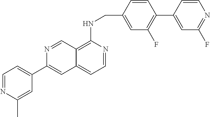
C1=C(C2=CC3=CC=NC(NCC4=CC(F)=C(C5=CC(F)=NC=C5)C=C4)=C3C=N2)C=C(C)N=C1
